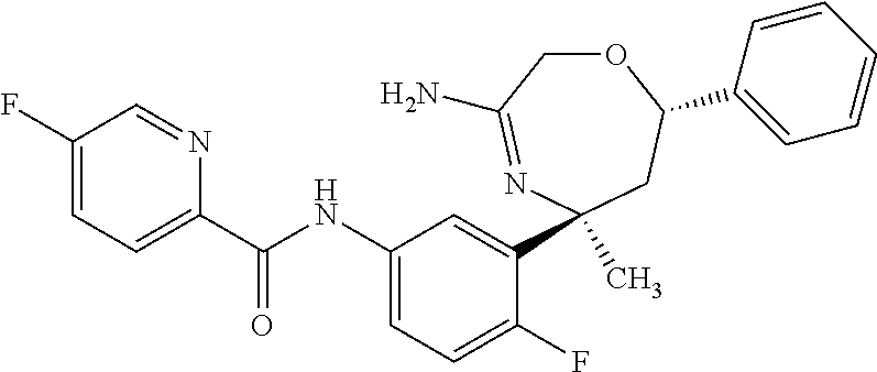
O1CC(N)=NC(C)(C2=CC(NC(C3=CC=C(F)C=N3)=O)=CC=C2F)CC1C1=CC=CC=C1
